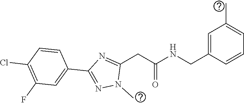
C(NC(CC1=NC(C2=CC(F)=C(Cl)C=C2)=NN1C)=O)C1=CC(C)=CC=C1
